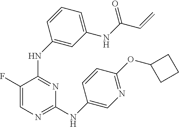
C1(NC2=CC(NC(C=C)=O)=CC=C2)=NC(NC2=CN=C(OC3CCC3)C=C2)=NC=C1F
